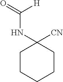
C1CCCCC1(NC(=O)[H])[CN]
